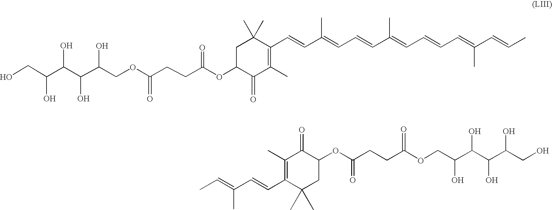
C1C(OC(CCC(=O)OCC(C(C(C(CO)O)O)O)O)=O)C(=O)C(C)=C(C=CC(=CC=CC(C)=CC=CC=C(C=CC)C)C)C1(C)C.CC=C(C=CC1=C(C)C(=O)C(OC(=O)CCC(OCC(C(C(C(CO)O)O)O)O)=O)CC1(C)C)C
